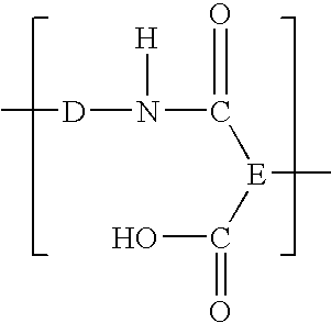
C[D]N(C([E](C(O)=O)C)=O)[H]
